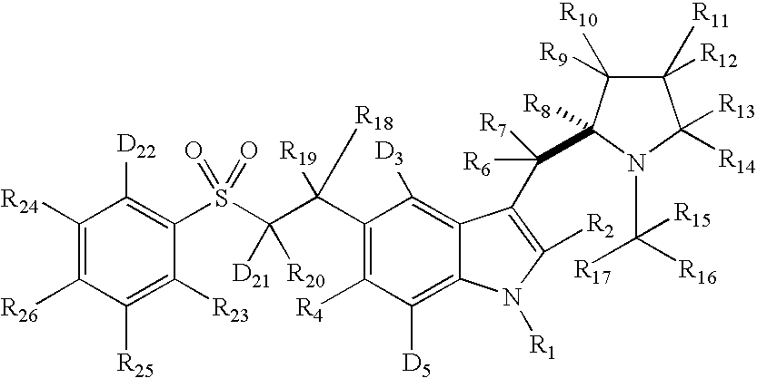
C1([R24])=C([R26])C([R25])=C([R23])C(S(C(C(C2=C([R4])C([D5])=C3C(=C2[D3])C(C([R6])([R7])C2([R8])C([R9])([R10])C([R11])([R12])C([R13])([R14])N2C([R17])([R15])[R16])=C([R2])N3[R1])([R19])[R18])([D21])[R20])(=O)=O)=C1[D22]
